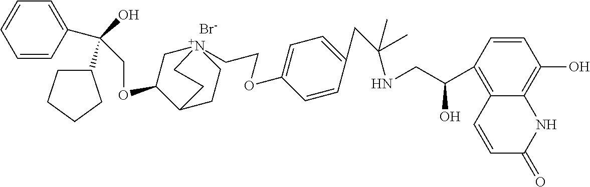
[Br-].C(OC1C[N+]2(CCOC3=CC=C(CC(NCC(C4=C5C(=C(O)C=C4)NC(=O)C=C5)O)(C)C)C=C3)CCC1CC2)C(O)(C1CCCC1)C1=CC=CC=C1
